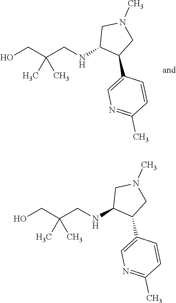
OCC(CNC1C(C2=CN=C(C)C=C2)CN(C)C1)(C)C.OCC(CNC1C(C2=CN=C(C)C=C2)CN(C)C1)(C)C
